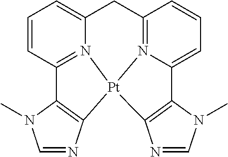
N1=CN(C)C2=C1[Pt]13N4=C2C=CC=C4CC2=N1C(=CC=C2)C1=C3N=CN1C
